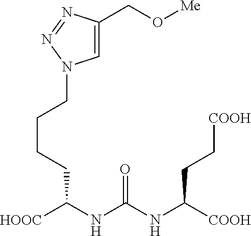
C1=C(CO[Me])N=NN1CCCCC(NC(NC([COOH])CC[COOH])=O)[HOOC]
